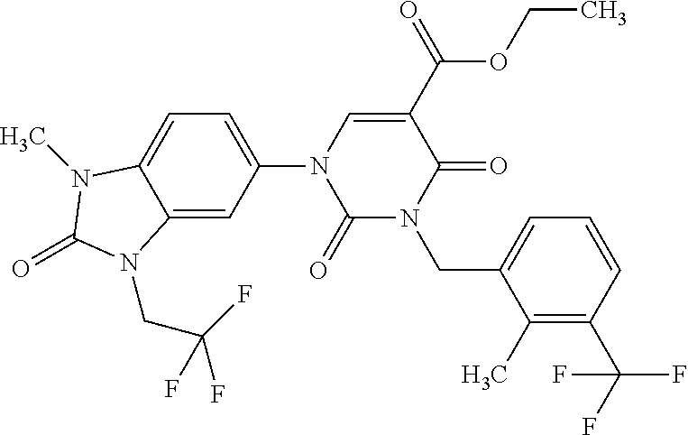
C12=CC(N3C(=O)N(CC4=CC=CC(C(F)(F)F)=C4C)C(=O)C(C(=O)OCC)=C3)=CC=C1N(C)C(=O)N2CC(F)(F)F
